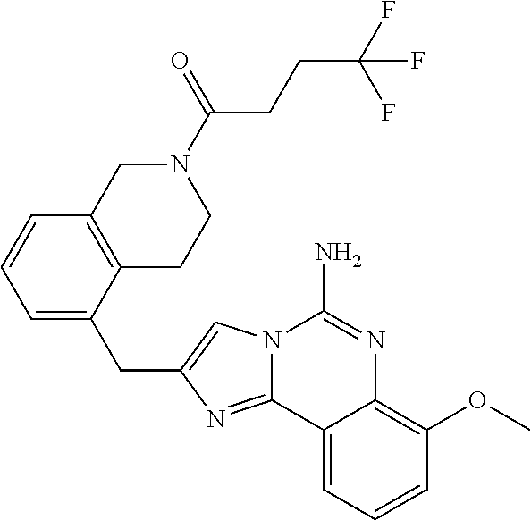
N12C(=NC(CC3=CC=CC4=C3CCN(C(CCC(F)(F)F)=O)C4)=C1)C1=CC=CC(OC)=C1N=C2N
